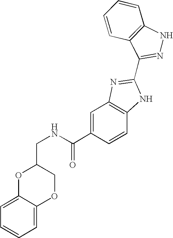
C(NC(C1=CC2=C(C=C1)NC(C1=NNC3=C1C=CC=C3)=N2)=O)C1OC2=CC=CC=C2OC1
